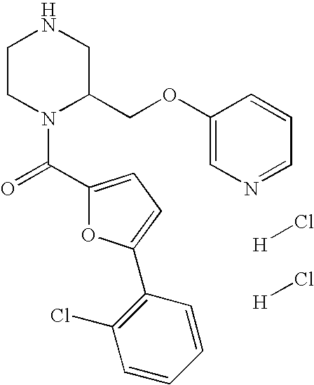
C1CN(C(=O)C2=CC=C(C3=C(Cl)C=CC=C3)O2)C(COC2=CN=CC=C2)CN1.[H]Cl.[H]Cl
